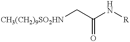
[CH3(CH2)9SO2HN]CC(N[R])=O
